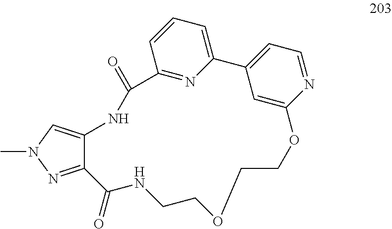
CN1N=C2C(=C1)NC(=O)C1=NC(=CC=C1)C1=CC=NC(=C1)OCCOCCNC2=O
